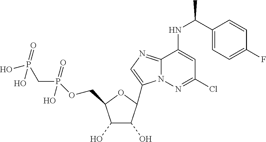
C1(O)C(O)C(C2=CN=C3N2N=C(Cl)C=C3NC(C2=CC=C(F)C=C2)C)OC1COP(CP(O)(O)=O)(O)=O
